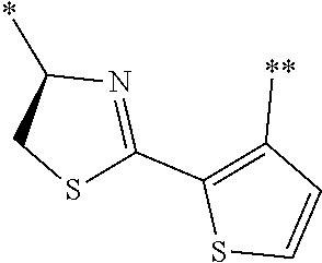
C1(*)CSC(C2=C([**])C=CS2)=N1
